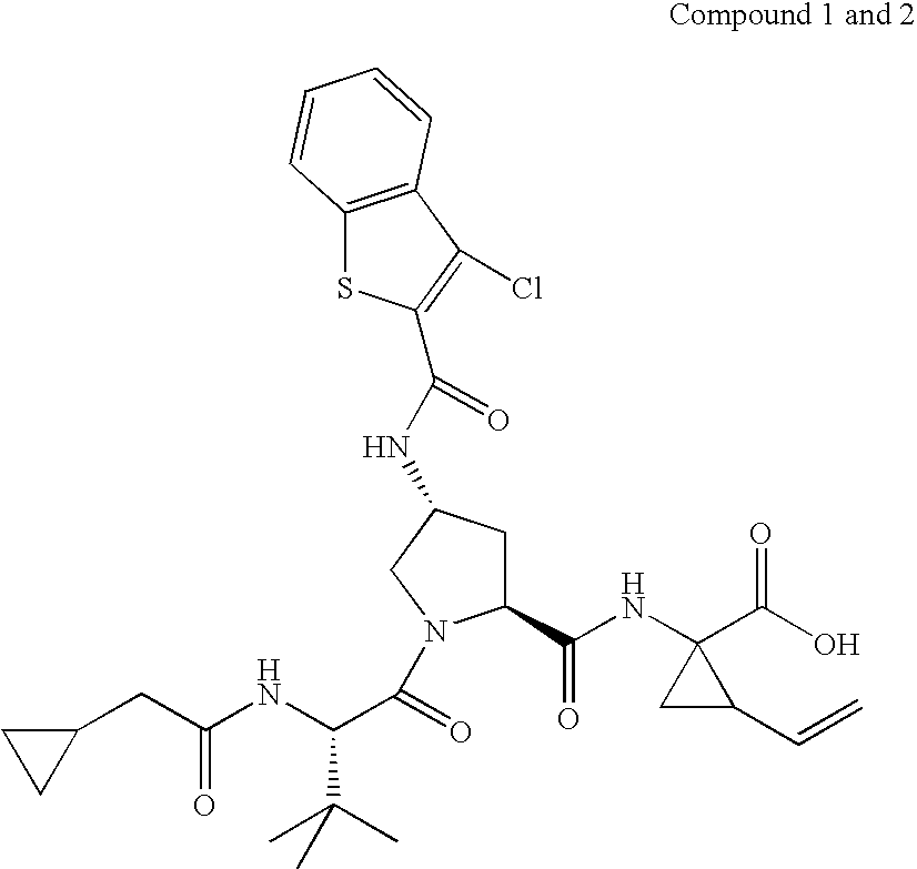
C1(CC(NC(C(=O)N2C(C(NC3(C(O)=O)CC3C=C)=O)CC(NC(=O)C3=C(Cl)C4=C(S3)C=CC=C4)C2)C(C)(C)C)=O)CC1
